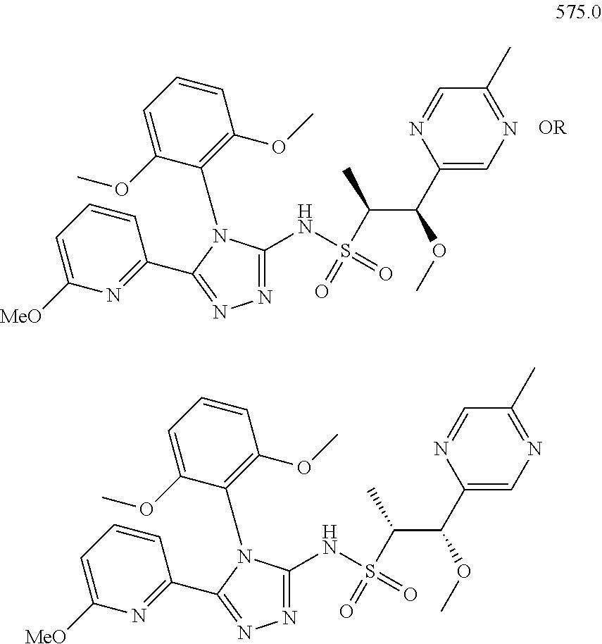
C1(C(OC)C(S(NC2=NN=C(C3=NC([MeO])=CC=C3)N2C2=C(OC)C=CC=C2OC)(=O)=O)C)=CN=C(C)C=N1.C1(C(OC)C(S(NC2=NN=C(C3=NC([MeO])=CC=C3)N2C2=C(OC)C=CC=C2OC)(=O)=O)C)=CN=C(C)C=N1
